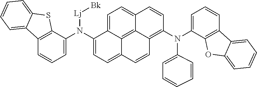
C12=C(C(N(C3=CC=C4C5=C6C(=CC=C35)C=CC(N(C3=CC=CC5=C3OC3=CC=CC=C53)C3=CC=CC=C3)=C6C=C4)[Lj][Bk])=CC=C1)SC1=CC=CC=C21
